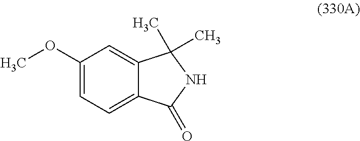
C1(OC)=CC=C2C(=C1)C(C)(C)NC2=O
